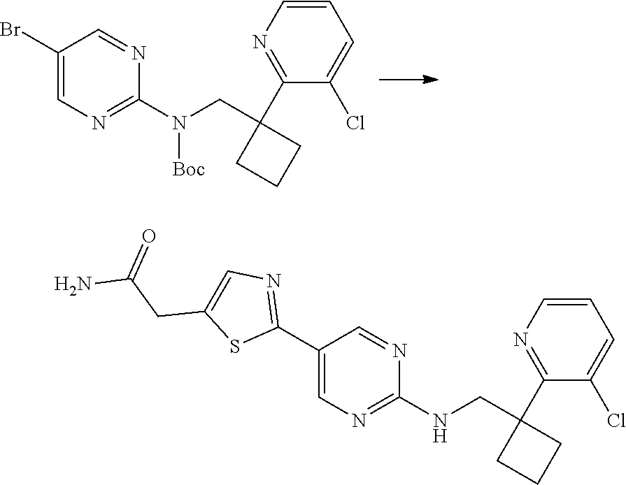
C1(Br)=CN=C(N([Boc])CC2(C3=NC=CC=C3Cl)CCC2)N=C1.C1(C2=NC=C(CC(N)=O)S2)=CN=C(NCC2(C3=NC=CC=C3Cl)CCC2)N=C1
